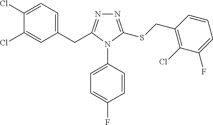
C1(Cl)=CC=C(CC2=NN=C(SCC3=C(Cl)C(F)=CC=C3)N2C2=CC=C(F)C=C2)C=C1Cl
